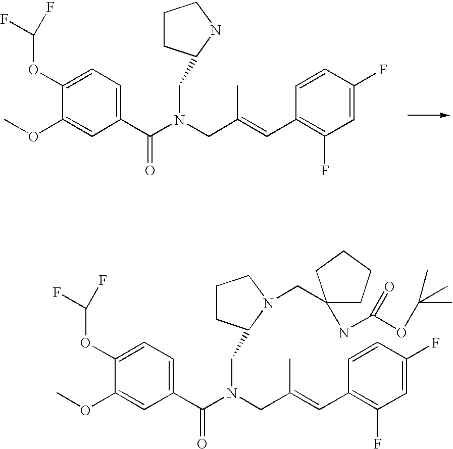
C1(OC(F)F)=CC=C(C(N(CC(=CC2=C(F)C=C(F)C=C2)C)CC2CCCN2)=O)C=C1OC.C1(OC(F)F)=CC=C(C(N(CC(=CC2=C(F)C=C(F)C=C2)C)CC2CCCN2CC2(NC(OC(C)(C)C)=O)CCCC2)=O)C=C1OC
